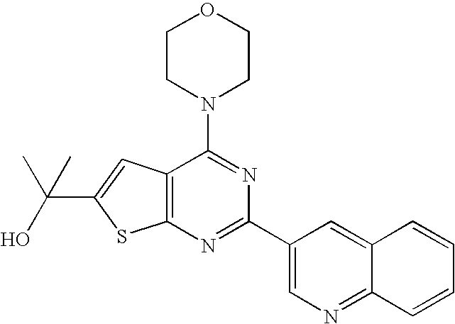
C1CN(C2=NC(C3=CN=C4C(=C3)C=CC=C4)=NC3=C2C=C(C(O)(C)C)S3)CCO1
